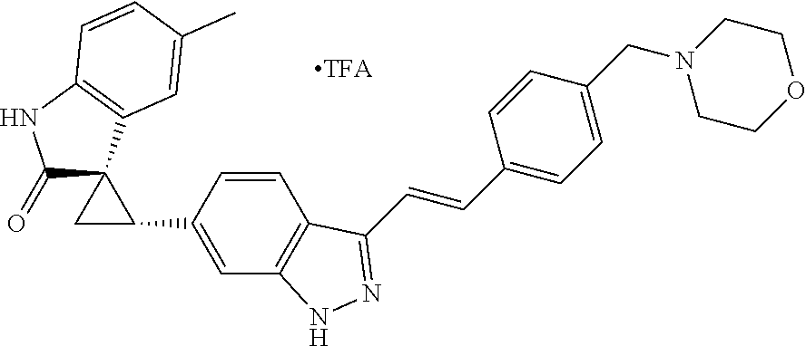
C1(=O)C2(C3=C(N1)C=CC(C)=C3)CC2C1=CC2=C(C=C1)C(C=CC1=CC=C(CN3CCOCC3)C=C1)=NN2.[TFA]
